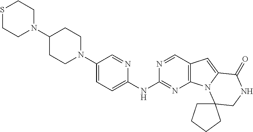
C1(N2CCC(N3CCSCC3)CC2)=CC=C(NC2=NC3=C(C=N2)C=C2N3C3(CNC2=O)CCCC3)N=C1
